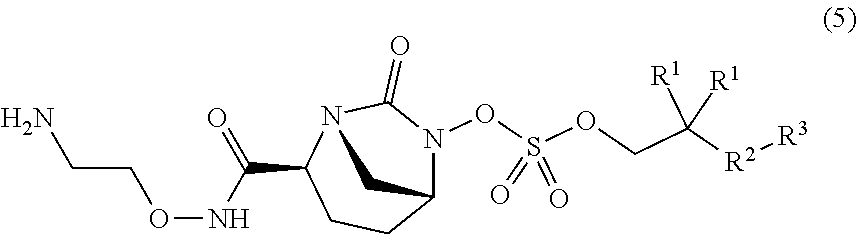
O(NC(=O)C1N2C(=O)N(OS(OCC([R2][R3])([R1])[R1])(=O)=O)C(CC1)C2)CCN
